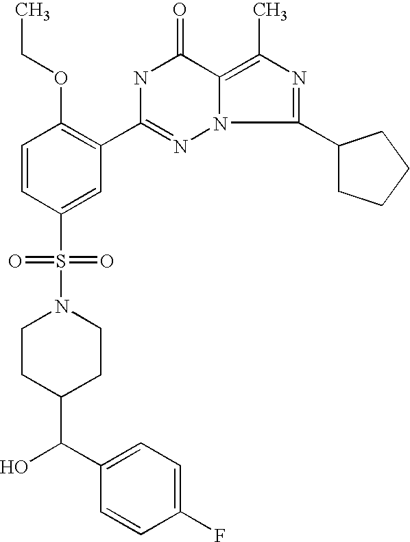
C1=CC(S(=O)(=O)N2CCC(C(C3=CC=C(F)C=C3)O)CC2)=CC(C2=NN3C(=C(C)N=C3C3CCCC3)C(=O)N2)=C1OCC
